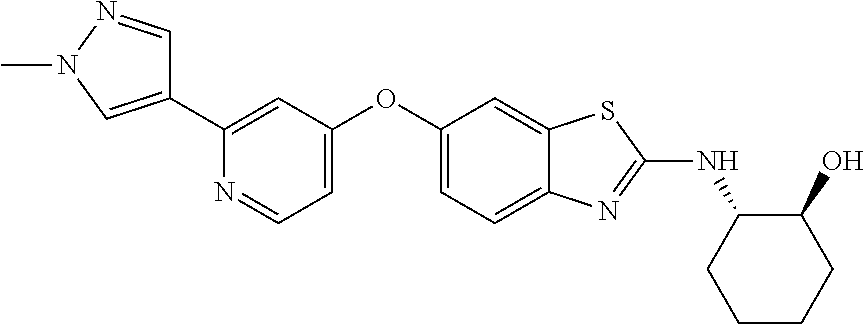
C1=C(OC2=CC=C3C(=C2)SC(NC2CCCCC2O)=N3)C=C(C2=CN(C)N=C2)N=C1
